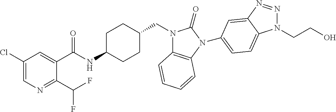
C1(Cl)=CN=C(C(F)F)C(C(NC2CCC(CN3C4=C(N(C5=CC=C6N(CCO)N=NC6=C5)C3=O)C=CC=C4)CC2)=O)=C1
